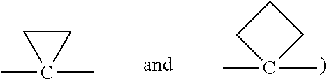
C1CC(C)(C)C1.C1CC1(C)C
